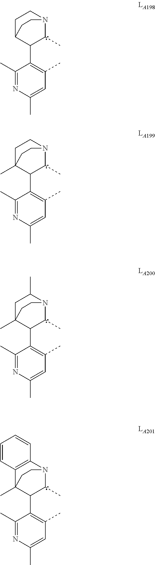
C1(C)=NC(C)=CC(C)=C1C1C(C)N2CCC1CC2.C1(C)=NC(C)=CC(C)=C1C1C(C)N2CCC1(C)CC2.C1(C)=NC(C)=CC(C)=C1C1C(C)N2C(C)CC1(C)CC2.C1(C)=NC(C)=CC(C)=C1C1C(C)N2C3=C(C1(C)CC2)C=CC=C3
